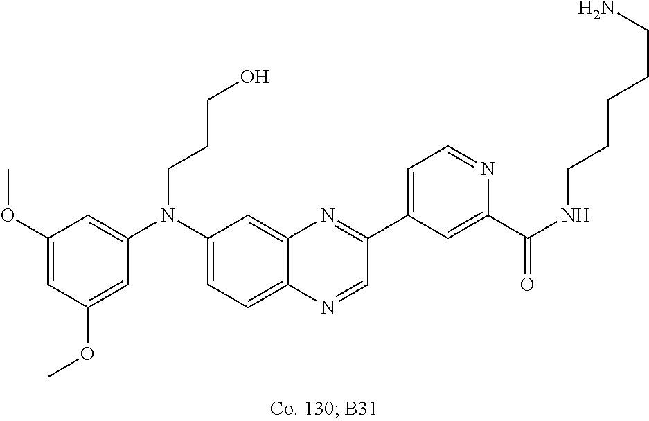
C1(OC)=CC(OC)=CC(N(C2=CC=C3C(=C2)N=C(C2=CC=NC(C(NCCCCCN)=O)=C2)C=N3)CCCO)=C1
